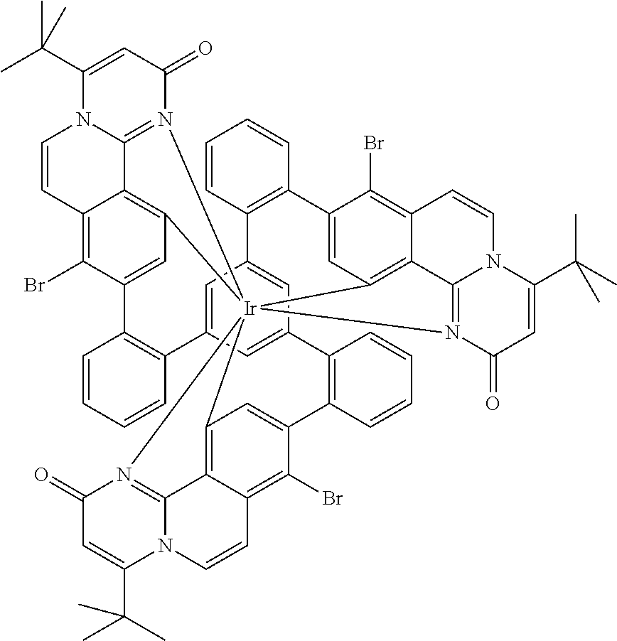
C12=C3C4=C(Br)C(=C1)C1=C(C=CC=C1)C1=CC5=CC(=C1)C1=C(C=CC=C1)C1=CC6=C7C(=C1Br)C=CN1C7=N([Ir]267(C2=C6C(=C(Br)C(=C2)C2=C5C=CC=C2)C=CN2C6=N7C(=O)C=C2C(C)(C)C)N2=C3N(C(C(C)(C)C)=CC2=O)C=C4)C(=O)C=C1C(C)(C)C
